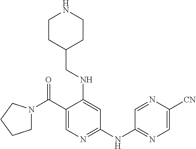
C1(C(N2CCCC2)=O)=CN=C(NC2=NC=C([CN])N=C2)C=C1NCC1CCNCC1
